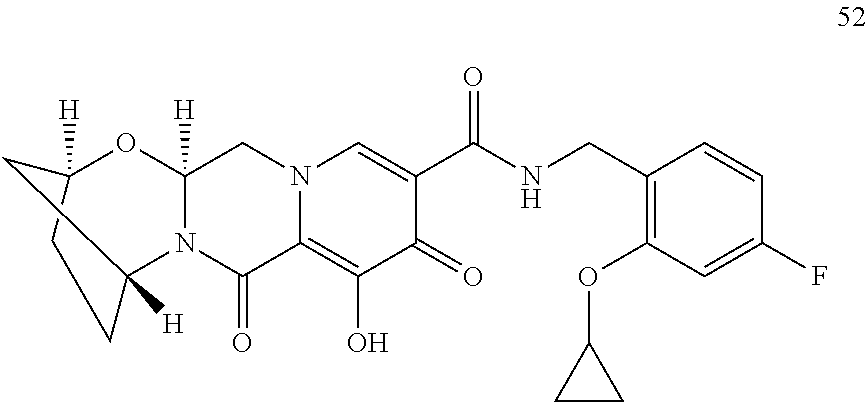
N12C(=O)C3=C(O)C(=O)C(C(NCC4=C(OC5CC5)C=C(F)C=C4)=O)=CN3CC1([H])OC1([H])CCC2([H])C1
